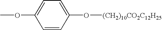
C1=CC(O[(CH2)10CO2C12H25])=CC=C1OC
